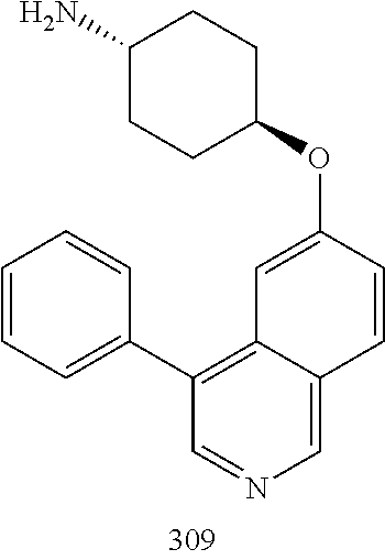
C1=C(OC2CCC(N)CC2)C=CC2=CN=CC(C3=CC=CC=C3)=C12
